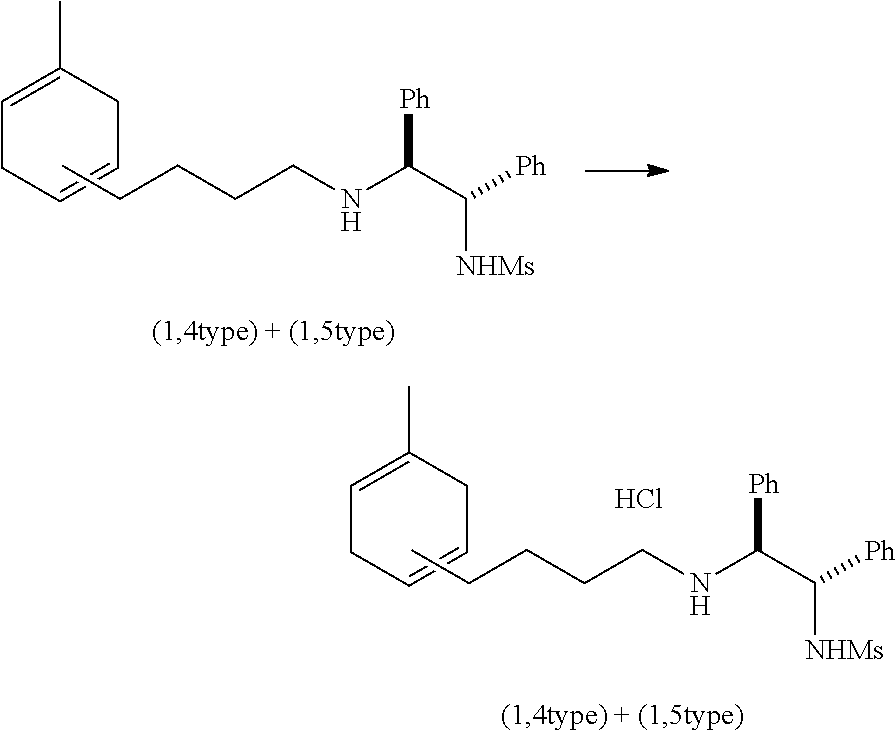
C1=C(C)CC=CC1.CCCCCNC(C([Ph])[NHMs])[Ph].Cl.C1=C(C)CC=CC1.CCCCCNC(C([Ph])[NHMs])[Ph]
